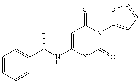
C1=CC=CC(C(NC2=CC(=O)N(C3=CC=NO3)C(=O)N2)C)=C1
